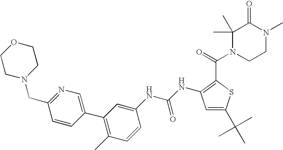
C1=C(C(C)(C)C)SC(C(N2CCN(C)C(=O)C2(C)C)=O)=C1NC(=O)NC1=CC(C2=CN=C(CN3CCOCC3)C=C2)=C(C)C=C1
